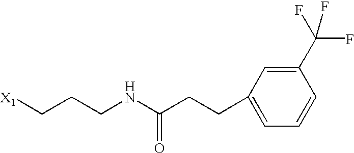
[X1]CCCNC(CCC1=CC=CC(C(F)(F)F)=C1)=O
